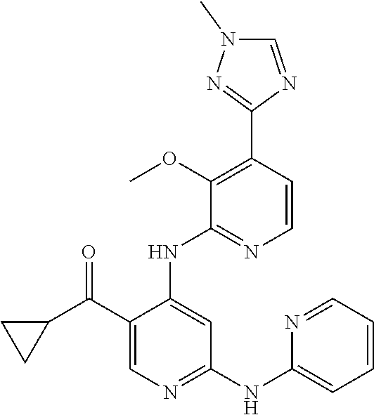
C1(C(C2CC2)=O)=CN=C(NC2=CC=CC=N2)C=C1NC1=NC=CC(C2=NN(C)C=N2)=C1OC
